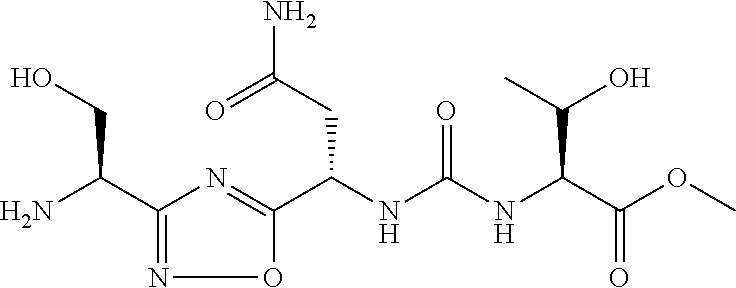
C1(C(N)CO)=NOC(C(NC(NC(C(OC)=O)C(C)O)=O)CC(N)=O)=N1
